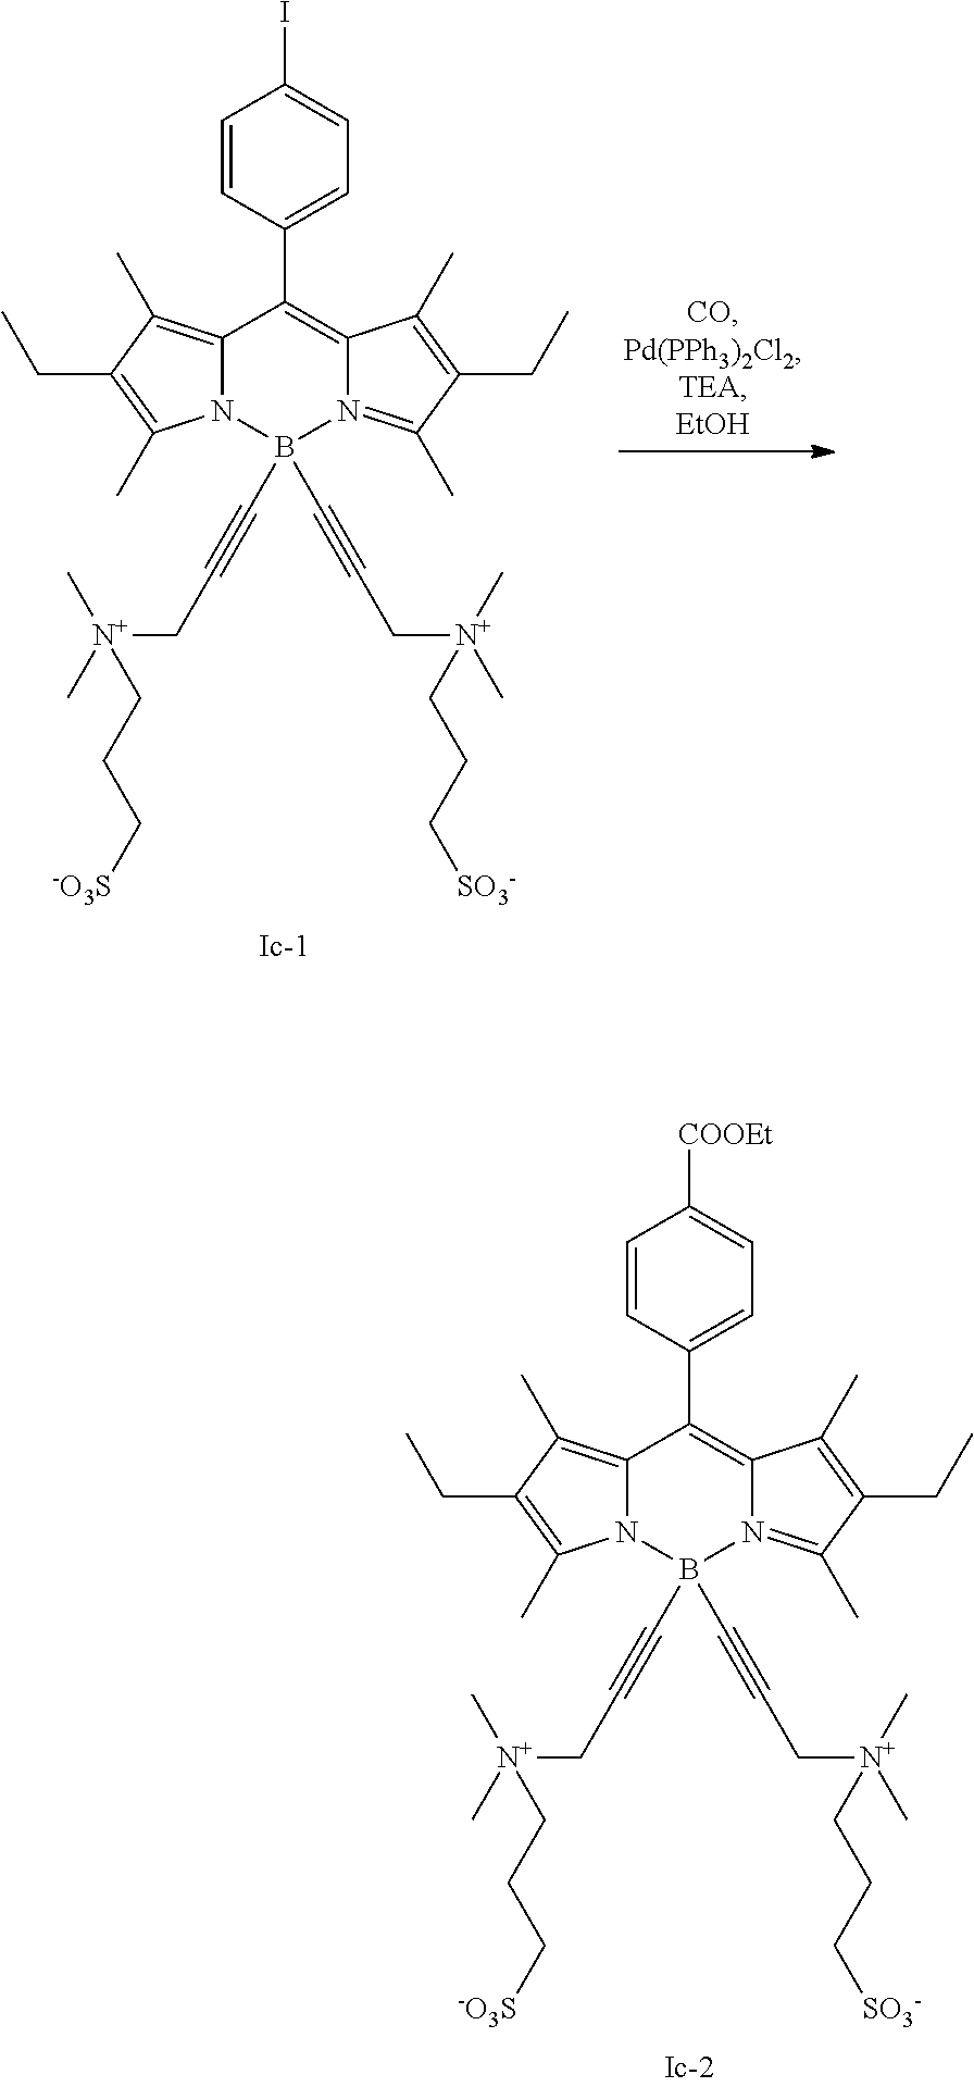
C12=C(C)C(CC)=C(C)N1B(C#CC[N+](C)(C)CCC[-O3S])(C#CC[N+](C)(C)CCC[SO3-])N1=C(C)C(CC)=C(C)C1=C2C1=CC=C([COOEt])C=C1.C12=C(C)C(CC)=C(C)N1B(C#CC[N+](C)(C)CCC[-O3S])(C#CC[N+](C)(C)CCC[SO3-])N1=C(C)C(CC)=C(C)C1=C2C1=CC=C(I)C=C1
